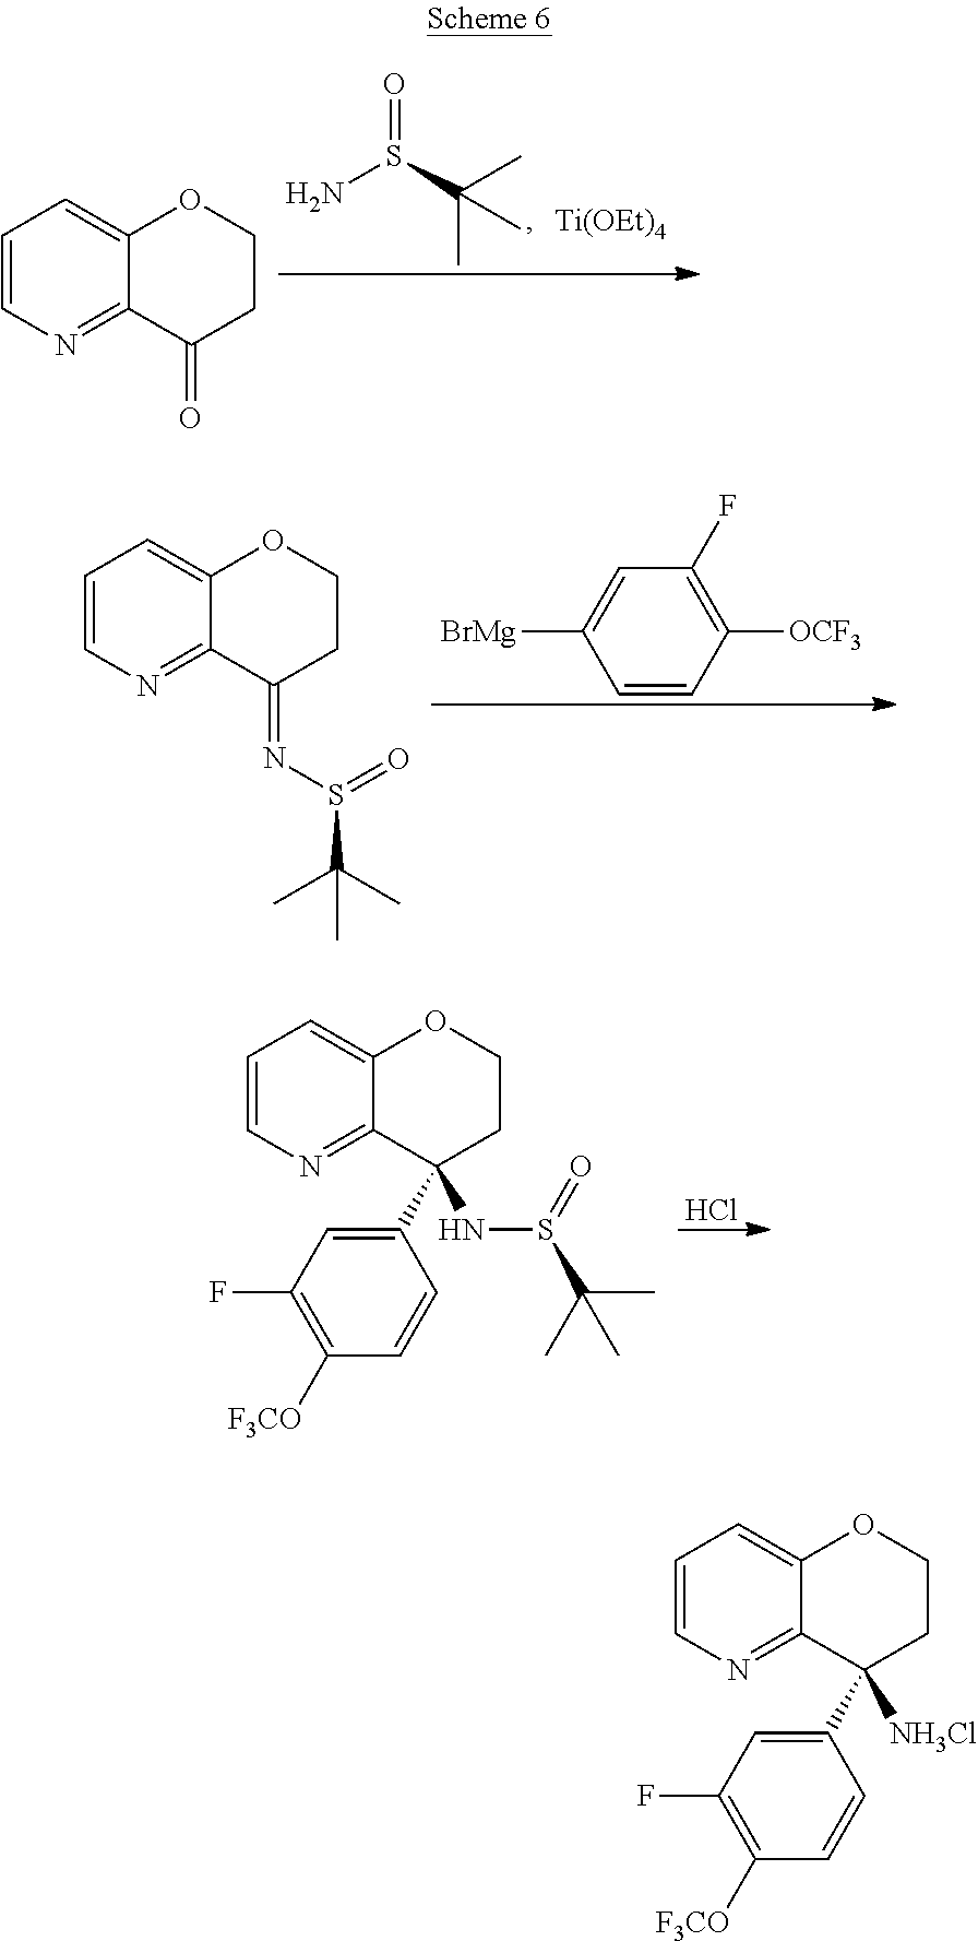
O=S(C(C)(C)C)N.[Ti(OEt)4].C1=CN=C2C(=C1)OCCC2=O.C1=CN=C2C(=C1)OCCC2=NS(C(C)(C)C)=O.C1=CC([OCF3])=C(F)C=C1[BrMg].C1=CN=C2C(=C1)OCCC2(C1=CC(F)=C([F3CO])C=C1)NS(C(C)(C)C)=O.Cl.C1=CN=C2C(=C1)OCCC2(C1=CC(F)=C([F3CO])C=C1)[NH3Cl]
